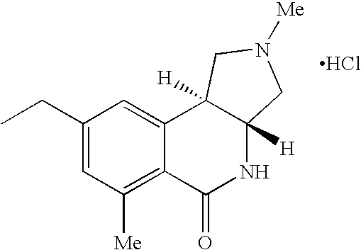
C1(CC)=CC([Me])=C2C(=C1)C1([H])C([H])(NC2=O)CN([Me])C1.Cl
